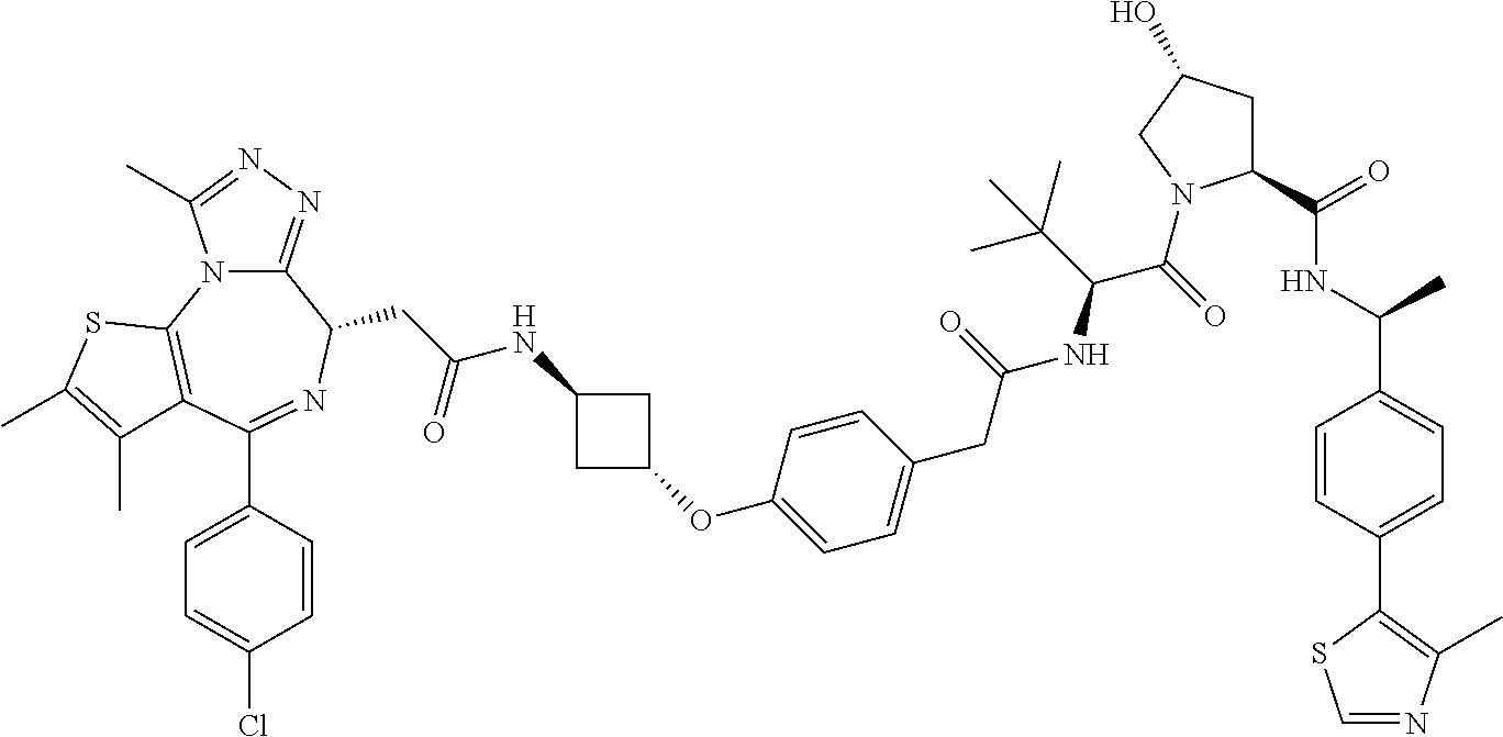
C12=NN=C(C)N1C1=C(C(C3=CC=C(Cl)C=C3)=NC2CC(NC2CC(OC3=CC=C(CC(=O)NC(C(=O)N4C(C(=O)NC(C5=CC=C(C6=C(C)N=CS6)C=C5)C)CC(O)C4)C(C)(C)C)C=C3)C2)=O)C(C)=C(C)S1
